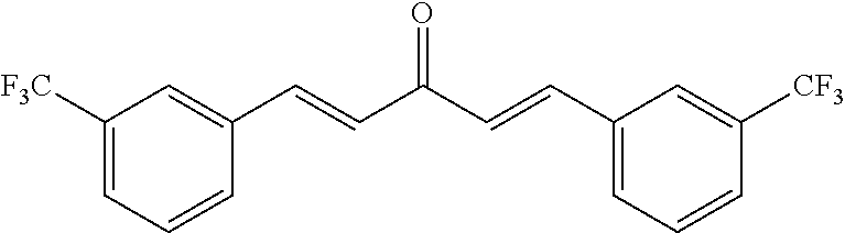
C1([CF3])=CC(C=CC(=O)C=CC2=CC([F3C])=CC=C2)=CC=C1
